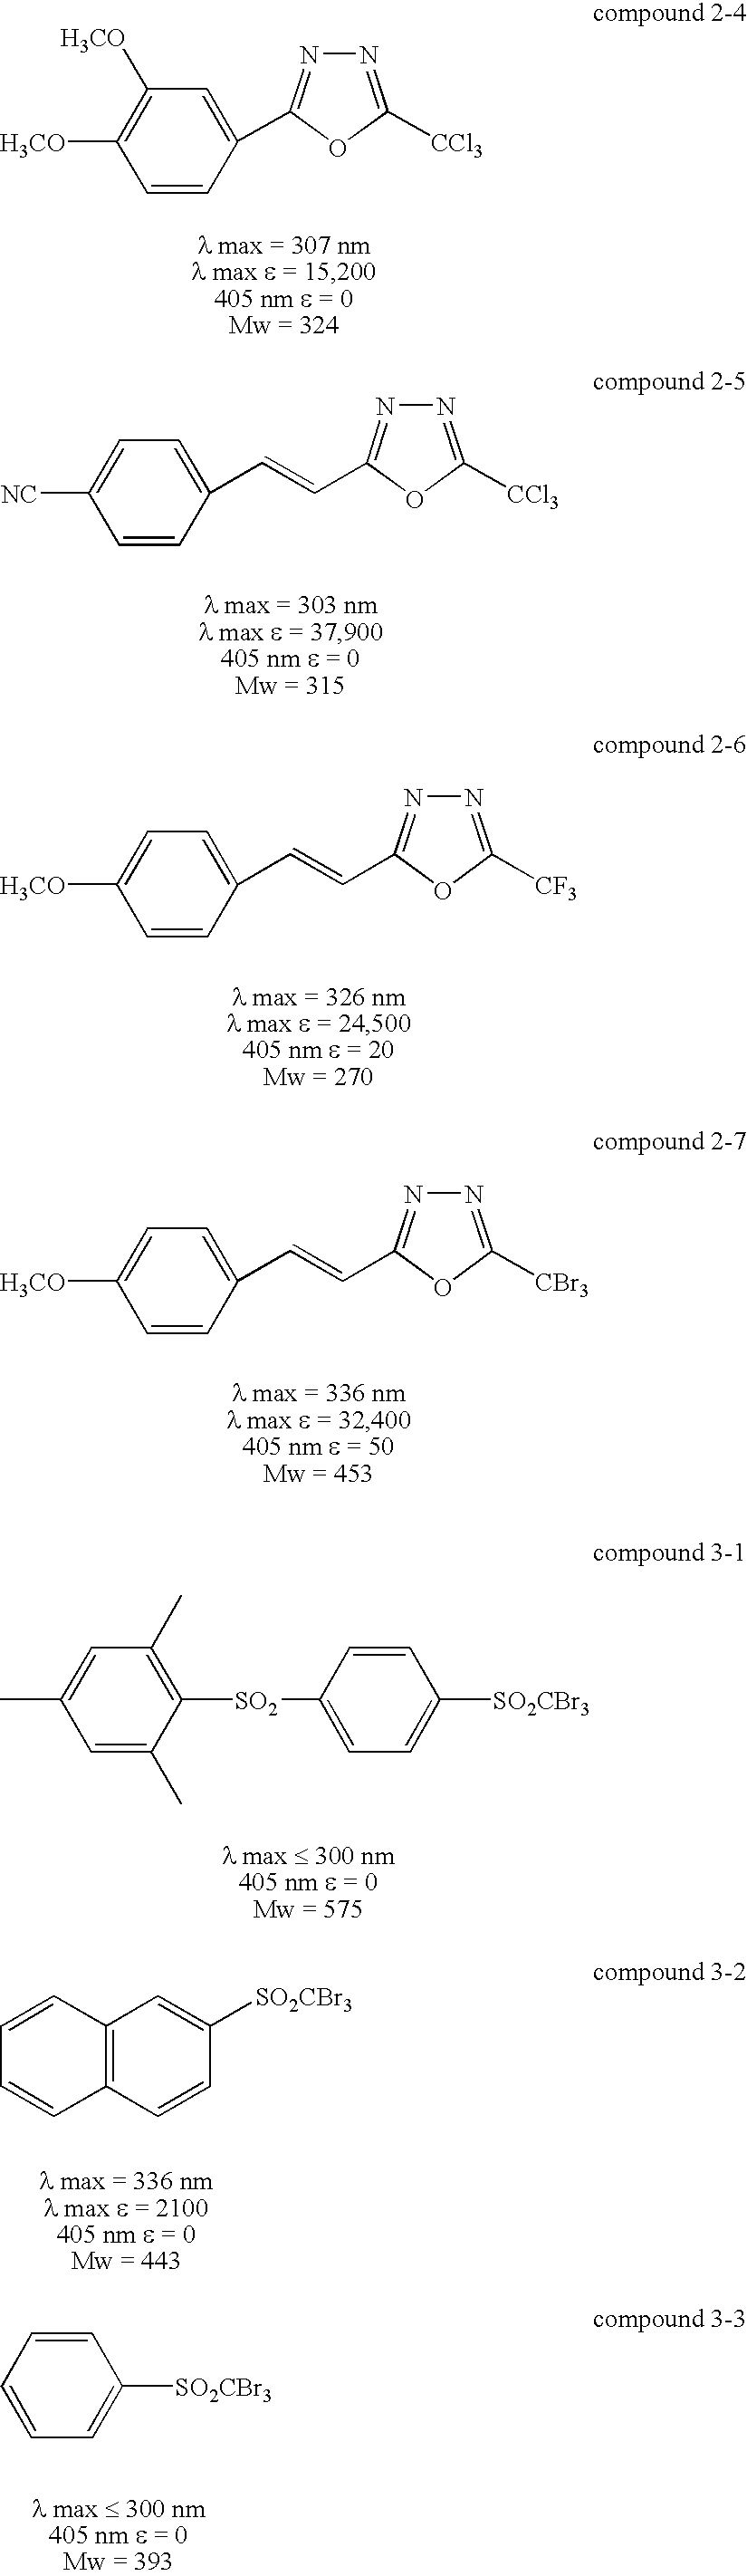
C1=CC(C2=NN=C([CCl3])O2)=CC([H3CO])=C1[H3CO].N1=C([CCl3])OC(C=CC2=CC=C([NC])C=C2)=N1.N1=C([CF3])OC(C=CC2=CC=C([H3CO])C=C2)=N1.N1=C([CBr3])OC(C=CC2=CC=C([H3CO])C=C2)=N1.C1=C(C)C([SO2]C2=CC=C([SO2CBr3])C=C2)=C(C)C=C1C.C1=CC2=C(C=C1)C=CC([SO2CBr3])=C2.C1=CC=CC([SO2CBr3])=C1
